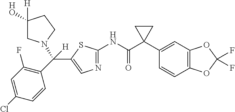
N1=C(NC(C2(C3=CC4=C(C=C3)OC(F)(F)O4)CC2)=O)SC(C(C2=C(F)C=C(Cl)C=C2)([H])N2CC([HO])([H])CC2)=C1
